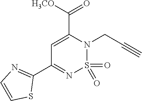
C1(C2=NC=CS2)=NS(=O)(=O)N(CC#C)C(C([H3CO])=O)=C1
